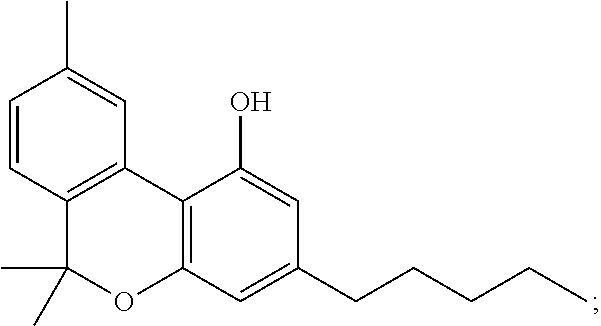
C12=C(C=C(CCCCC)C=C1O)OC(C)(C)C1=C2C=C(C)C=C1
